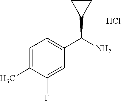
C1=C(C)C(F)=CC(C(N)C2CC2)=C1.Cl
